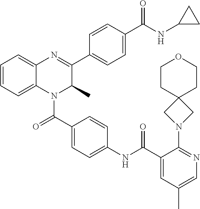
C1=CC=C2C(=C1)N=C(C1=CC=C(C(NC3CC3)=O)C=C1)C(C)N2C(C1=CC=C(NC(C2=CC(C)=CN=C2N2CC3(C2)CCOCC3)=O)C=C1)=O
